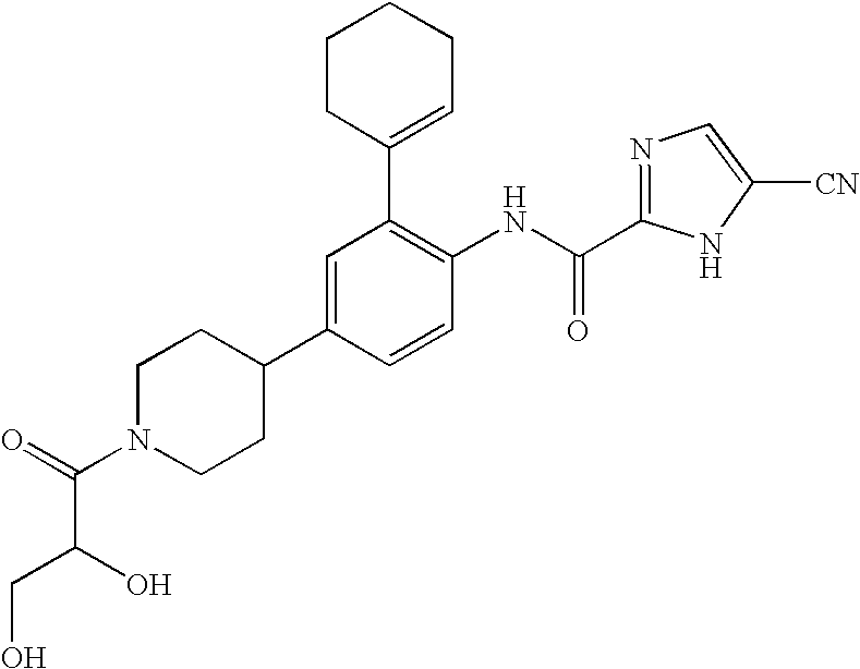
C1=C(C2CCN(C(=O)C(CO)O)CC2)C=CC(NC(C2=NC=C([CN])N2)=O)=C1C1=CCCCC1
